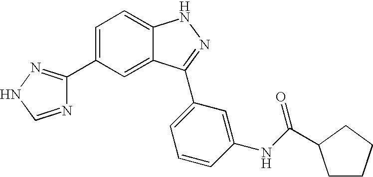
C1=C(C2=NNC=N2)C=C2C(=C1)NN=C2C1=CC=CC(NC(=O)C2CCCC2)=C1
